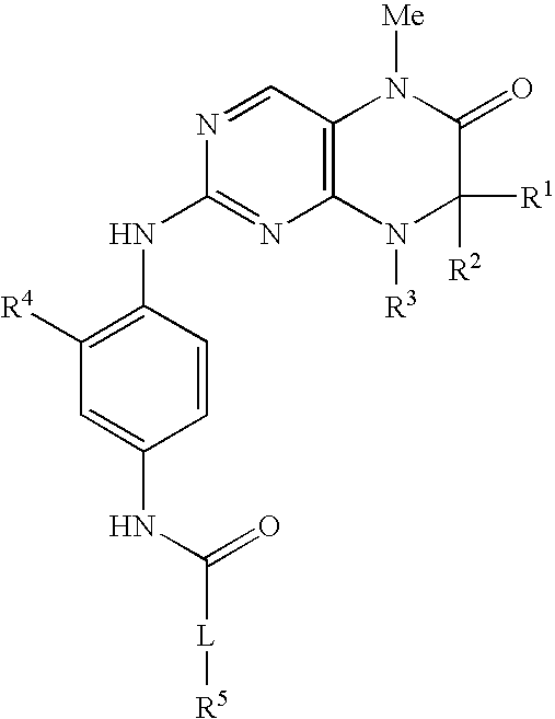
C12=C(C=NC(NC3=C([R4])C=C(NC([L][R5])=O)C=C3)=N1)N([Me])C(=O)C([R1])([R2])N2[R3]
